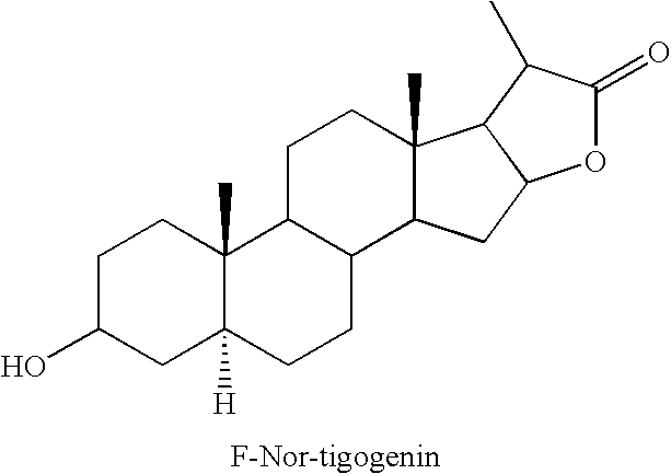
C1C(O)CC2([H])C(C)(C1)C1C(CC2)C2C(C)(CC1)C1C(C2)OC(=O)C1C
